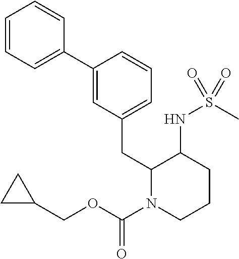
C1=CC=C(C2=CC(CC3N(C(=O)OCC4CC4)CCCC3NS(C)(=O)=O)=CC=C2)C=C1
